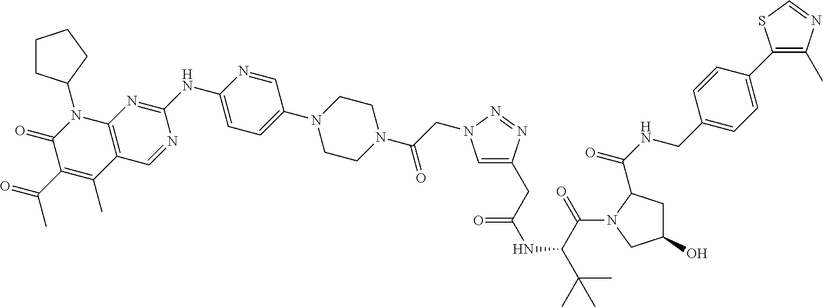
C1CC(N2C3=C(C(C)=C(C(=O)C)C2=O)C=NC(NC2=CC=C(N4CCN(C(=O)CN5C=C(CC(NC(C(C)(C)C)C(N6CC(O)CC6C(NCC6=CC=C(C7=C(C)N=CS7)C=C6)=O)=O)=O)N=N5)CC4)C=N2)=N3)CC1
